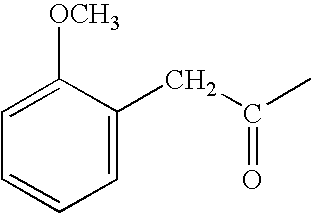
C1=C([OCH3])C(CC(C)=O)=CC=C1
